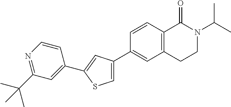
CC(N1CCC2=C(C1=O)C=CC(C1=CSC(C3=CC(C(C)(C)C)=NC=C3)=C1)=C2)C
